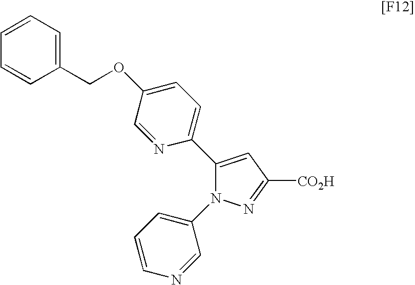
C1(C2=CC=C(OCC3=CC=CC=C3)C=N2)=CC([CO2H])=NN1C1=CC=CN=C1
